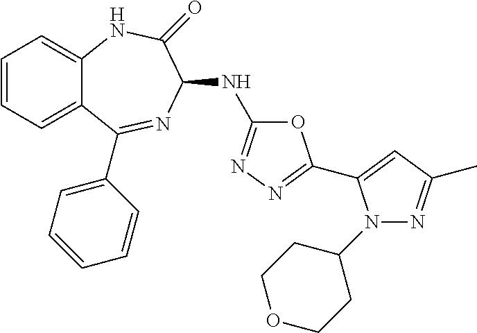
C1=CC=C2C(=C1)NC(=O)C(NC1=NN=C(C3=CC(C)=NN3C3CCOCC3)O1)N=C2C1=CC=CC=C1
